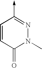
C1(->C)=NN(C)C(=O)C=C1
